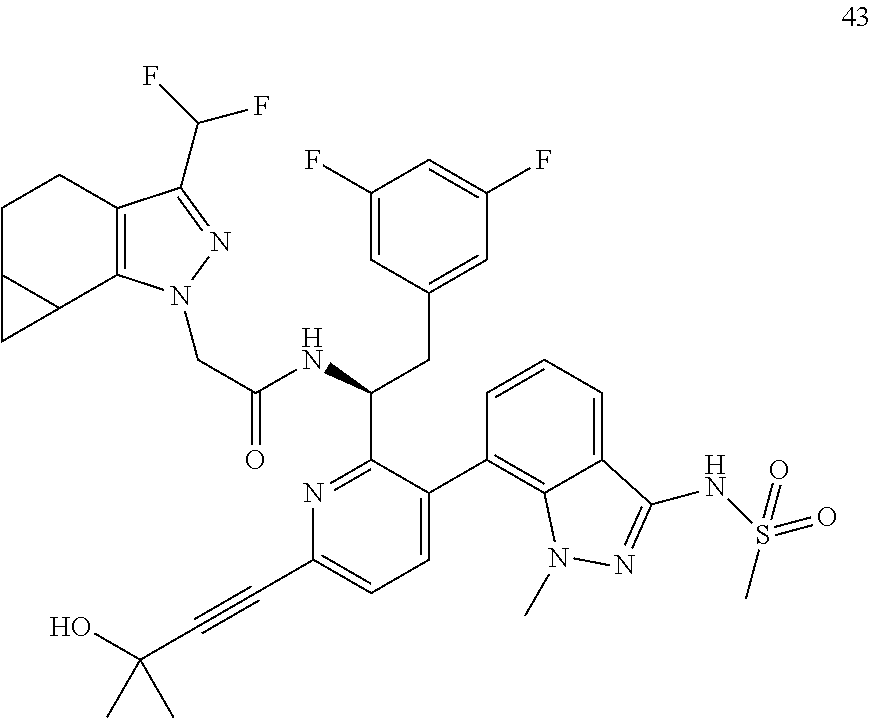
C1C2C(C3=C(C1)C(C(F)F)=NN3CC(NC(CC1=CC(F)=CC(F)=C1)C1=NC(C#CC(O)(C)C)=CC=C1C1=C3C(=CC=C1)C(NS(=O)(C)=O)=NN3C)=O)C2
